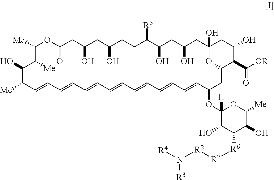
C1([Me])OC(=O)CC(O)CC(O)CCC([R5])C(O)CC(O)CC2(O)CC(O)C(C([OR])=O)C(O2)CC(OC2([H])C(O)C([R6][R7][R2]N([R4])[R3])C(O)C([Me])O2)C=CC=CC=CC=CC=CC=CC=CC([Me])C(O)C1[Me]
